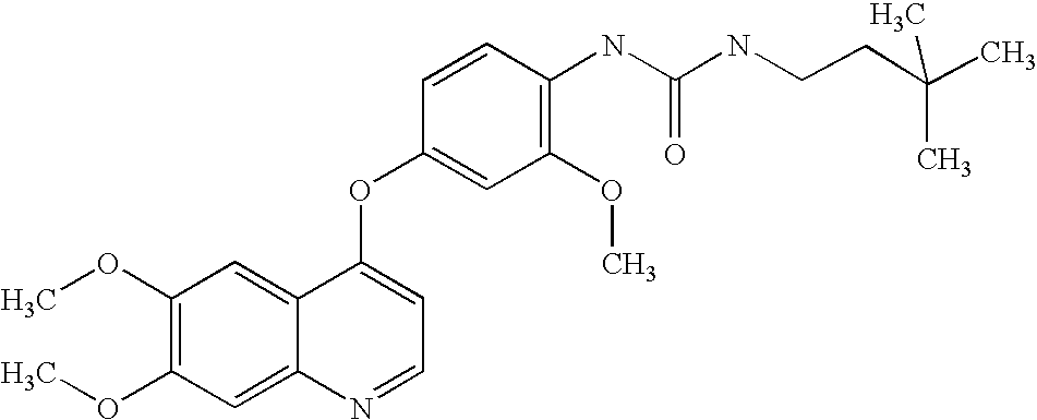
C1=CC(OC2=CC=NC3=CC(OC)=C(OC)C=C23)=CC(OC)=C1NC(=O)NCCC(C)(C)C
